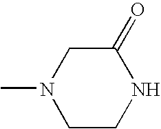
C1(=O)CN(C)CCN1
